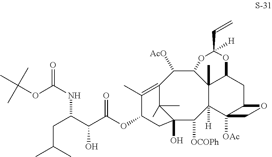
O(C(NC(CC(C)C)C(O)C(OC1C(C)=C2C([AcO])C3C4(C)C([H])(C([OCOPh])C(O)(C2(C)C)C1)C1([OAc])C(CC4OC(C=C)([H])O3)OC1)=O)=O)C(C)(C)C
